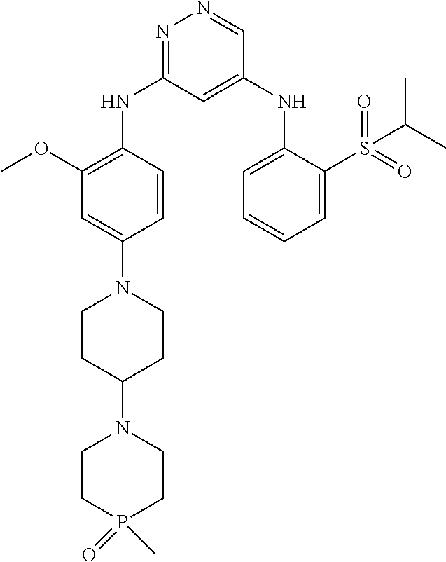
N1=C(NC2=C(OC)C=C(N3CCC(N4CCP(=O)(C)CC4)CC3)C=C2)C=C(NC2=CC=CC=C2S(C(C)C)(=O)=O)C=N1
